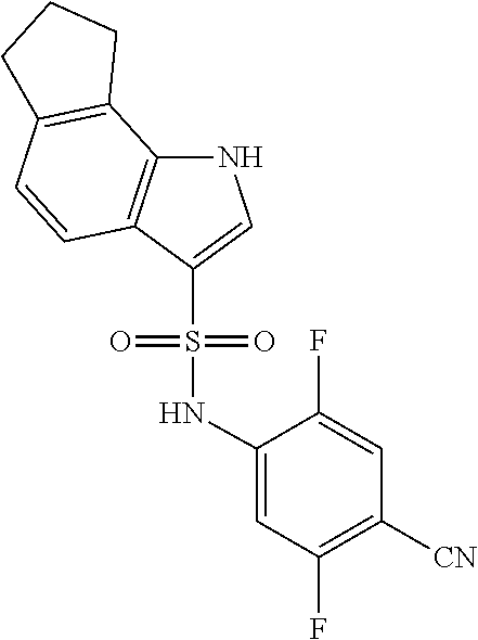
C1=CC2=C(C3=C1CCC3)NC=C2S(=O)(=O)NC1=CC(F)=C([CN])C=C1F
